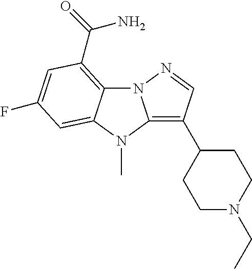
N12C3=C(C(=O)N)C=C(F)C=C3N(C)C1=C(C1CCN(CC)CC1)C=N2
